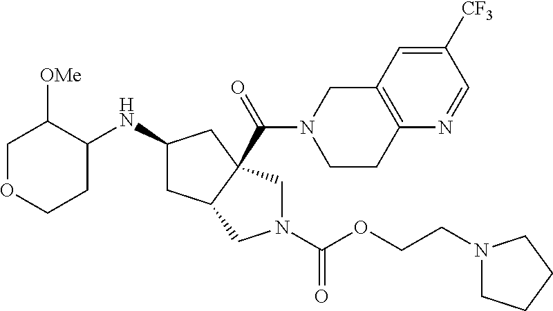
C1OCCC(NC2CC3C(C(=O)N4CCC5=C(C4)C=C([CF3])C=N5)(C2)CN(C(OCCN2CCCC2)=O)C3)C1[OMe]
